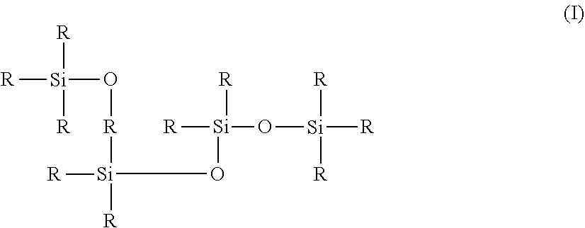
[Si]([R])([R])(O[R][Si]([R])([R])O[Si]([R])([R])O[Si]([R])([R])[R])[R]
